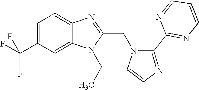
C12=CC(C(F)(F)F)=CC=C1N=C(CN1C=CN=C1C1=NC=CC=N1)N2CC
